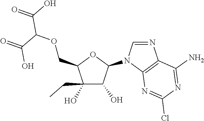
N1(C2OC(COC(C(=O)O)C(=O)O)C(CC)(O)C2O)C=NC2=C1N=C(Cl)N=C2N
